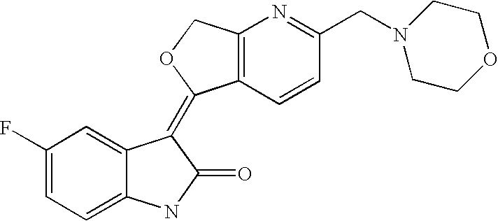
C1(F)=CC=C2C(=C1)C(=C1C3=C(CO1)N=C(CN1CCOCC1)C=C3)C(=O)N2
